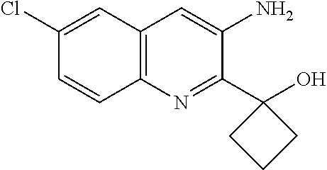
C12=C(N=C(C3(O)CCC3)C(N)=C1)C=CC(Cl)=C2
